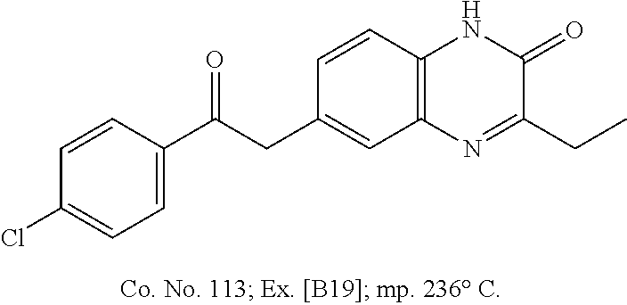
C1=CC(C(CC2=CC3=C(C=C2)NC(=O)C(CC)=N3)=O)=CC=C1Cl
